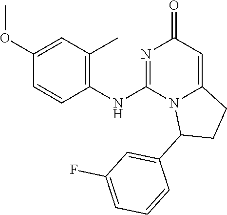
C1(NC2=NC(=O)C=C3N2C(C2=CC(F)=CC=C2)CC3)=C(C)C=C(OC)C=C1
